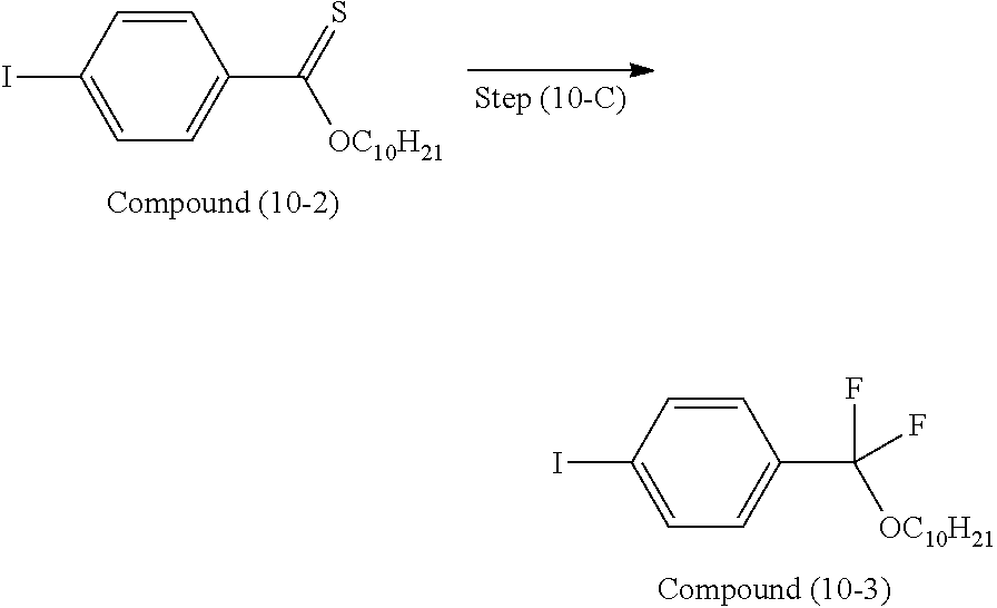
C1=CC(I)=CC=C1C(=S)[OC10H21].C1=CC(I)=CC=C1C([OC10H21])(F)F
